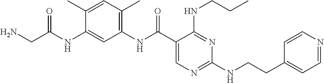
C1(NC(C2=CN=C(NCCC3=CC=NC=C3)N=C2NCCC)=O)=C(C)C=C(C)C(NC(=O)CN)=C1
